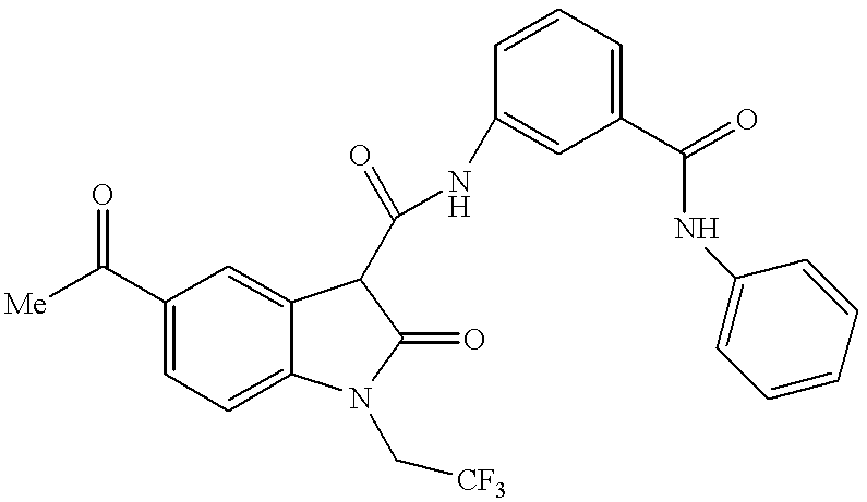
C(C1=CC=C2C(=C1)C(C(NC1=CC(C(=O)NC3=CC=CC=C3)=CC=C1)=O)C(=O)N2C[CF3])(=O)[Me]
